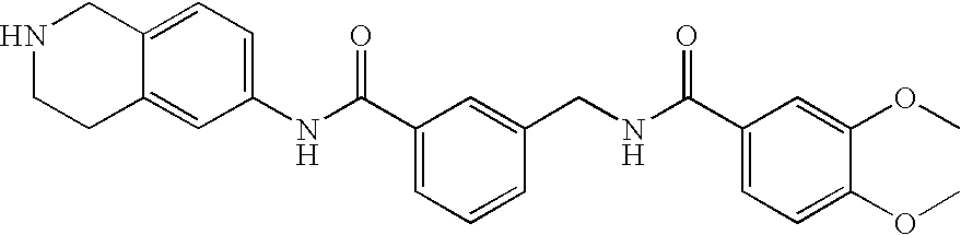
N1CCC2=CC(NC(C3=CC=CC(CNC(C4=CC=C(OC)C(OC)=C4)=O)=C3)=O)=CC=C2C1
